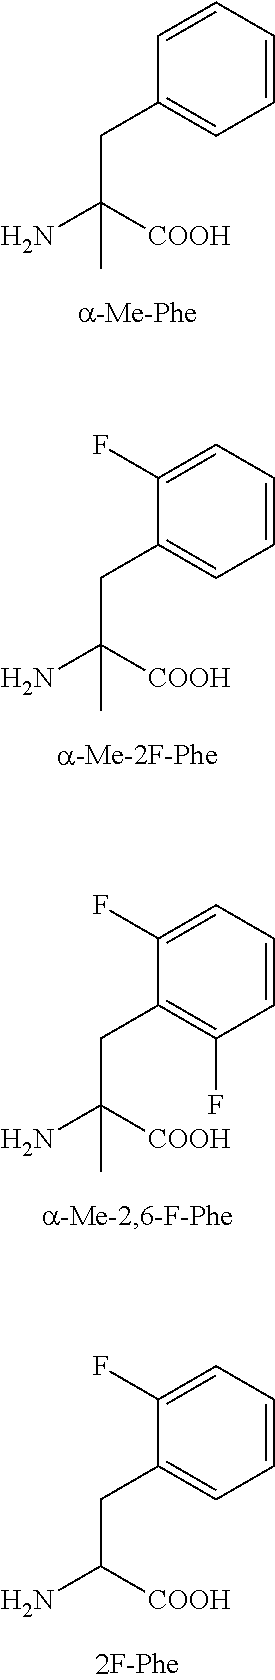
C1=CC=CC=C1CC(N)(C)[COOH].C1(F)=CC=CC=C1CC(N)(C)[COOH].C1(F)=CC=CC(F)=C1CC(N)(C)[COOH].C1(F)=CC=CC=C1CC(N)[COOH]
